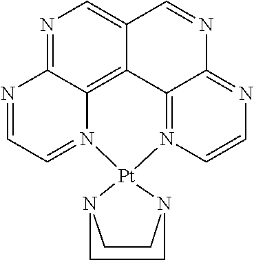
N1=C2C3=C4C(=C1)C=NC1=NC=CN(=C41)[Pt]1(N3=CC=N2)N2CCN1CC2
